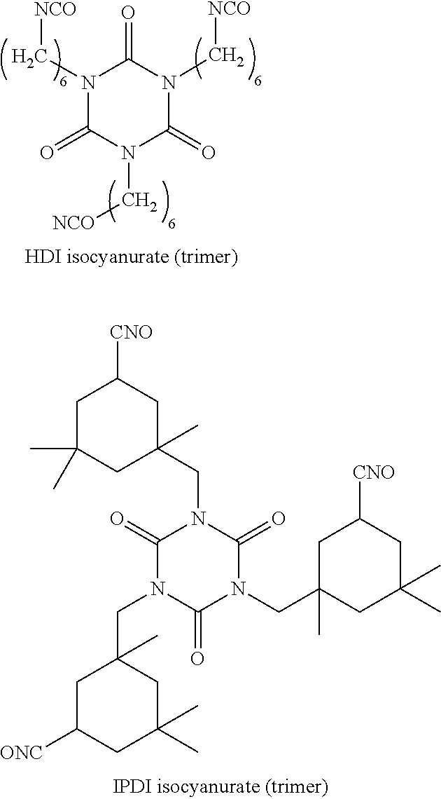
[NCO]CN1C(=O)N(C[NCO])C(=O)N(C[NCO])C1=O.C1C(C)(C)CC(CN2C(=O)N(CC3(C)CC([ONC])CC(C)(C)C3)C(=O)N(CC3(C)CC(C)(C)CC([CNO])C3)C2=O)(C)CC1[CNO]
